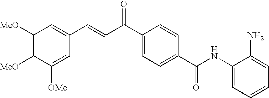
C(=CC(C1=CC=C(C(NC2=CC=CC=C2N)=O)C=C1)=O)C1=CC([MeO])=C([MeO])C([OMe])=C1
